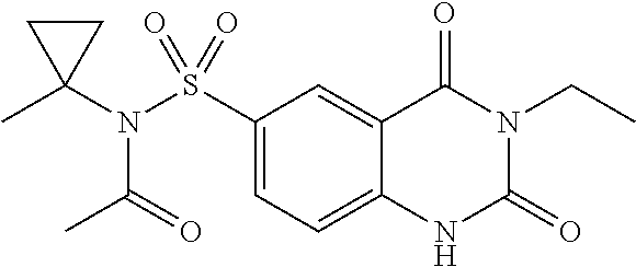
C1(S(N(C2(C)CC2)C(=O)C)(=O)=O)=CC=C2C(=C1)C(=O)N(CC)C(=O)N2
